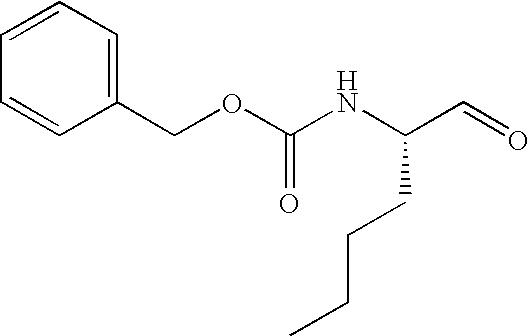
C1(COC(NC(C=O)CCCC)=O)=CC=CC=C1
